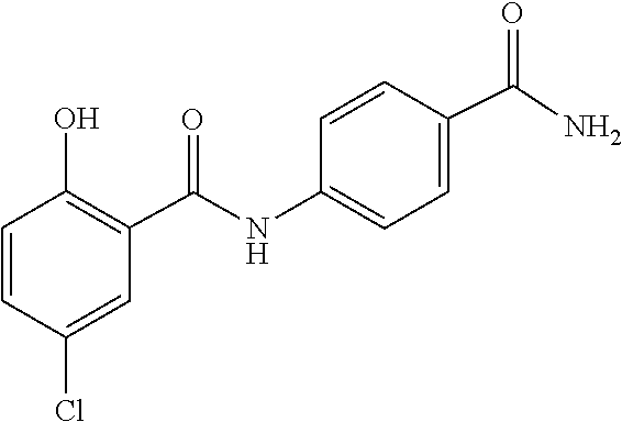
C1(O)=C(C(=O)NC2=CC=C(C(=O)N)C=C2)C=C(Cl)C=C1
